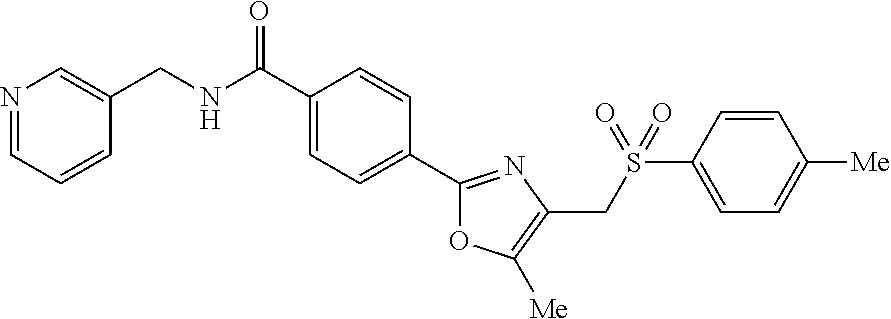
N1=CC=CC(CNC(C2=CC=C(C3=NC(CS(C4=CC=C([Me])C=C4)(=O)=O)=C([Me])O3)C=C2)=O)=C1
